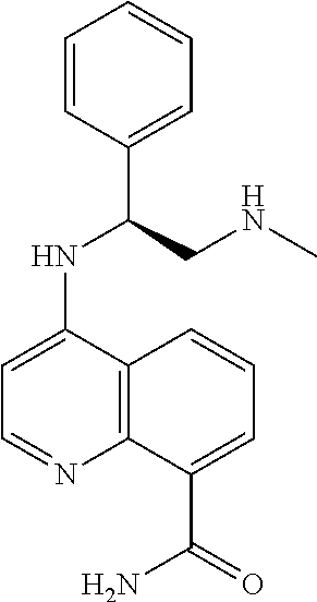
C1=CC(C(CNC)NC2=CC=NC3=C2C=CC=C3C(=O)N)=CC=C1
